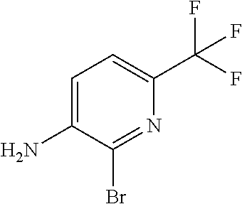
C1=C(C(F)(F)F)N=C(Br)C(N)=C1
